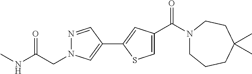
N1=CC(C2=CC(C(N3CCCC(C)(C)CC3)=O)=CS2)=CN1CC(NC)=O
